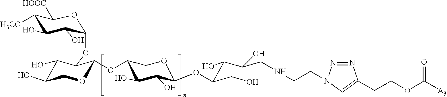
C1([H3CO])C(O)C(O)C(OC2C(O)C(O)COC2OC2C(O)C(O)C(OC(C(C(CNCCN3N=NC(CCOC(=O)[A3])=C3)O)O)CO)OC2)OC1[HOOC]
